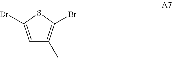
C1=C(Br)SC(Br)=C1C
